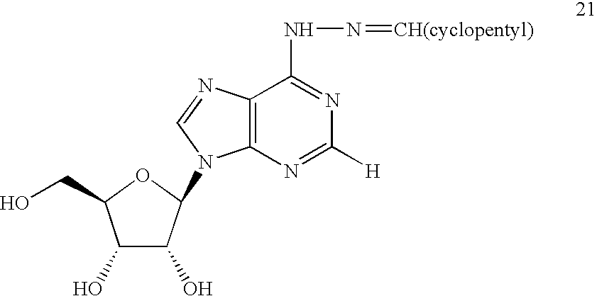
C1(O)C(O)C(N2C3=C(N=C2)C(NN=[CH(cyclopentyl)])=NC([H])=N3)OC1CO
